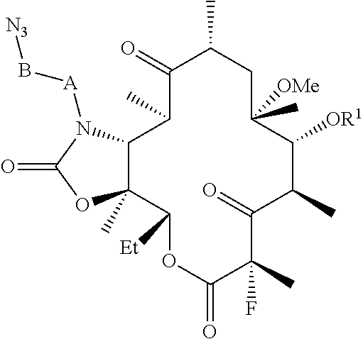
C12C(C)(C([Et])OC(=O)C(C)(F)C(=O)C(C)C([OR1])C(C)([OMe])CC(C)C(=O)C1C)OC(=O)N2[A]B[N3]
